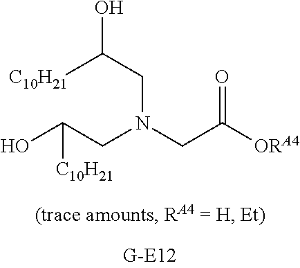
C(N(CC(=O)[ORA4])CC(O)[C10H21])C([C10H21])O
